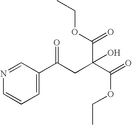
C1=C(C(CC(C(=O)OCC)(C(OCC)=O)O)=O)C=NC=C1
